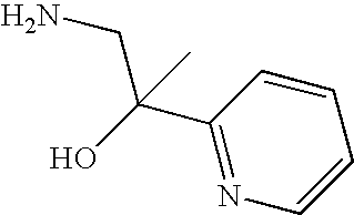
C1=CC=CC(C(O)(CN)C)=N1
